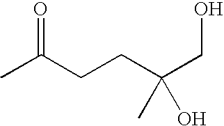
CC(CCC(CO)(C)O)=O
